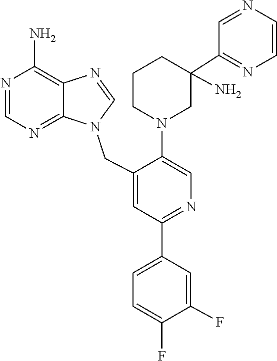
C1=NC2=C(N)N=CN=C2N1CC1=CC(C2=CC=C(F)C(F)=C2)=NC=C1N1CC(C2=NC=CN=C2)(N)CCC1
